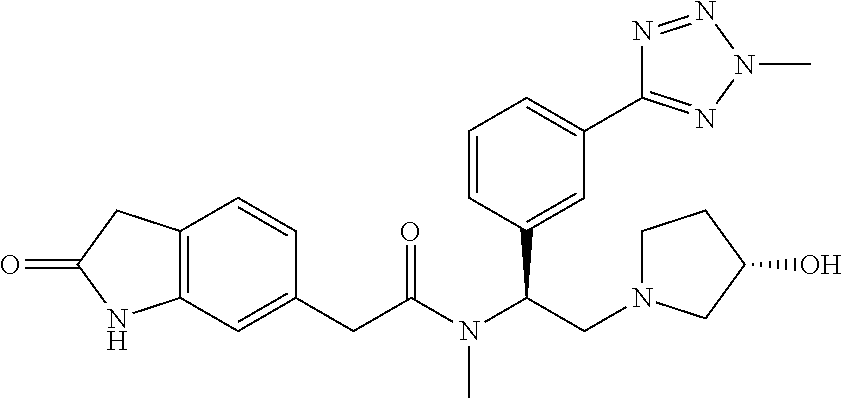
C12=C(C=C(CC(N(C(CN3CCC(O)C3)C3=CC(C4=NN(C)N=N4)=CC=C3)C)=O)C=C1)NC(=O)C2
